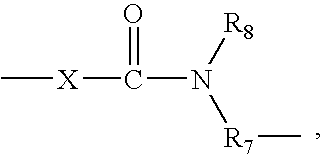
[X](C(N([R8])[R7]C)=O)C
